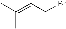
CC(=CCBr)C
